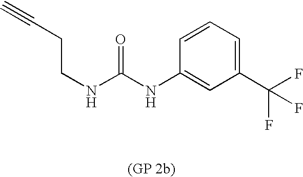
C(CNC(NC1=CC(C(F)(F)F)=CC=C1)=O)C#C
